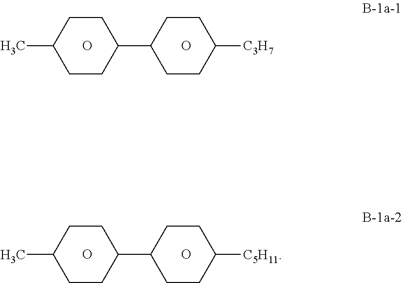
O.O.C1(C)CCC(C2CCC([C3H7])CC2)CC1.O.O.C1(C)CCC(C2CCC([C5H11])CC2)CC1
